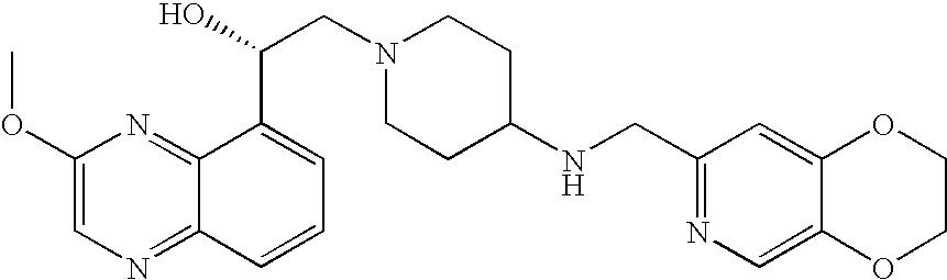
C1(OC)=CN=C2C(=N1)C(C(CN1CCC(NCC3=NC=C4C(=C3)OCCO4)CC1)O)=CC=C2
